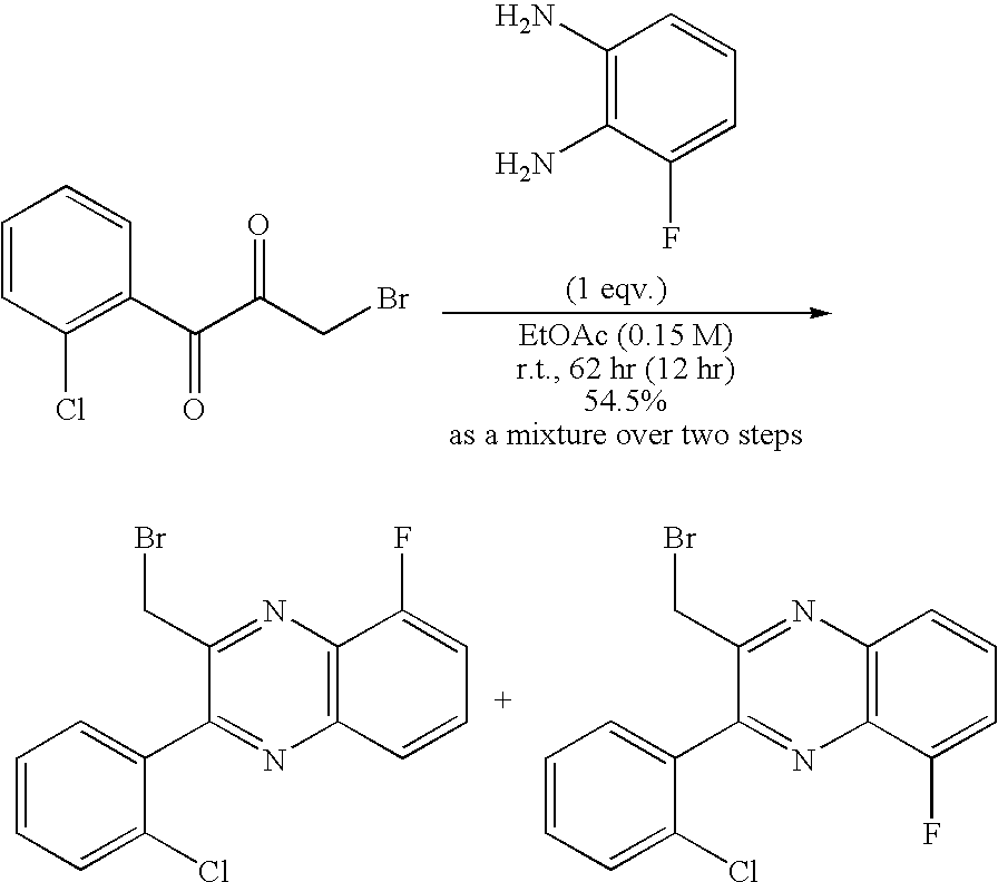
C1=CC(Cl)=C(C(C(CBr)=O)=O)C=C1.C1(N)=C(N)C(F)=CC=C1.C1=CC=C(Cl)C(C2=NC3=C(N=C2CBr)C(F)=CC=C3)=C1.C1=CC=C(Cl)C(C2=NC3=C(N=C2CBr)C=CC=C3F)=C1
